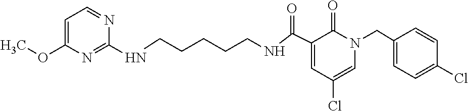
C1=C(OC)N=C(NCCCCCNC(C2=CC(Cl)=CN(CC3=CC=C(Cl)C=C3)C2=O)=O)N=C1
